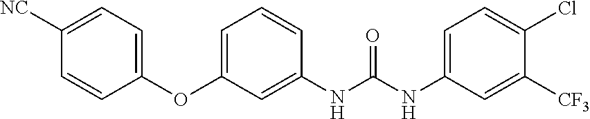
C1([NC])=CC=C(OC2=CC=CC(NC(NC3=CC=C(Cl)C([CF3])=C3)=O)=C2)C=C1
